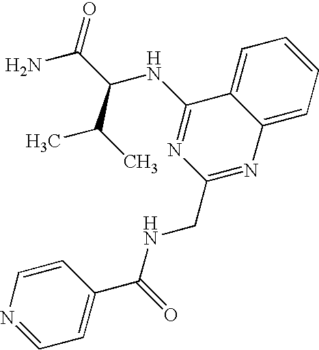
C1=C2C(=CC=C1)C(NC(C(C)C)C(N)=O)=NC(CNC(C1=CC=NC=C1)=O)=N2
